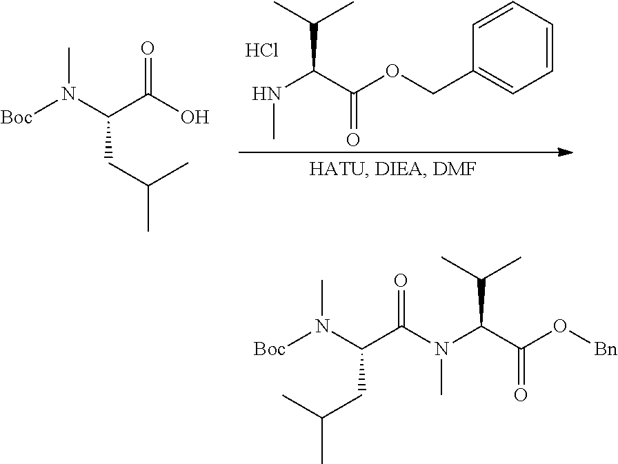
C1=CC=CC(COC(C(NC)C(C)C)=O)=C1.Cl.[Boc]N(C(C(O)=O)CC(C)C)C.[Boc]N(C(C(N(C(C(O[Bn])=O)C(C)C)C)=O)CC(C)C)C
